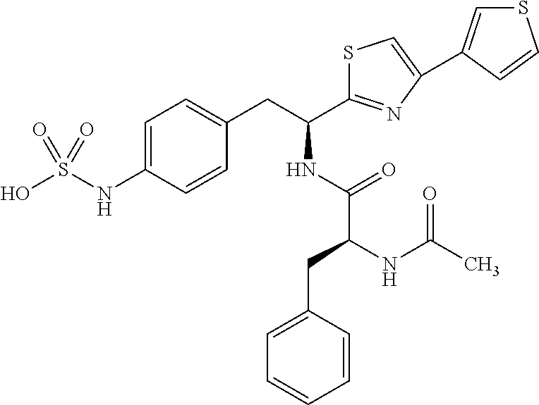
OS(NC1=CC=C(CC(NC(C(NC(C)=O)CC2=CC=CC=C2)=O)C2=NC(C3=CSC=C3)=CS2)C=C1)(=O)=O
